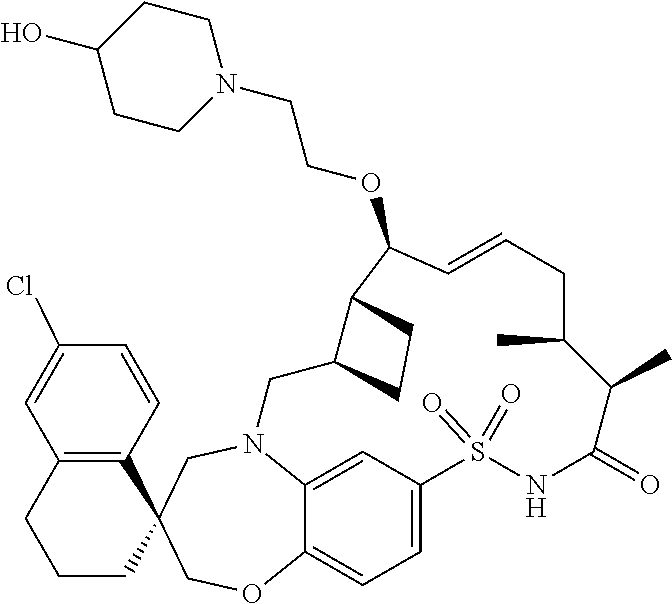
N12C3=CC(=CC=C3OCC3(C4=C(C=C(Cl)C=C4)CCC3)C1)S(=O)(=O)NC(=O)C(C)C(C)CC=CC(OCCN1CCC(O)CC1)C1C(C2)CC1
